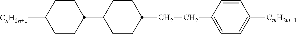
C1CC(C2CCC(CCC3=CC=C([CmH2m+1])C=C3)CC2)CCC1[CnH2n+1]
